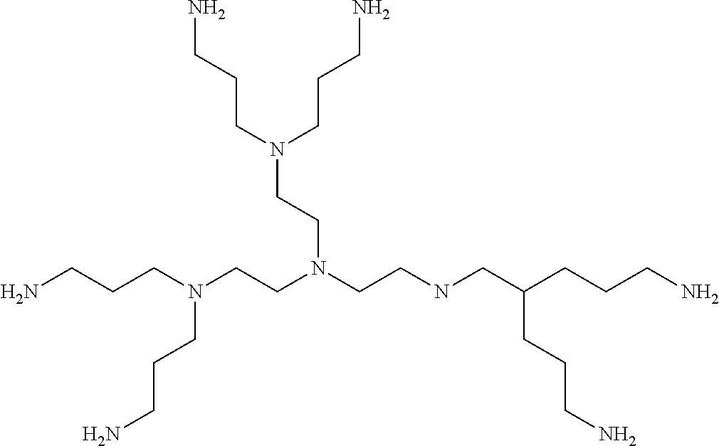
NCCCN(CCN(CCNCC(CCCN)CCCN)CCN(CCCN)CCCN)CCCN
